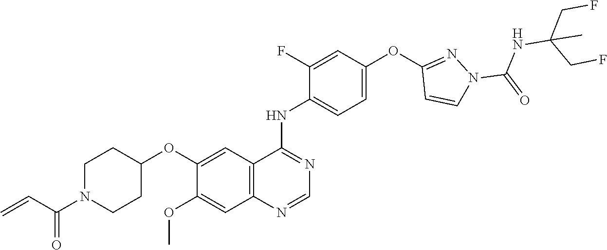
C1=C(OC2=NN(C(NC(CF)(CF)C)=O)C=C2)C=C(F)C(NC2=NC=NC3=C2C=C(OC2CCN(C(=O)C=C)CC2)C(OC)=C3)=C1
